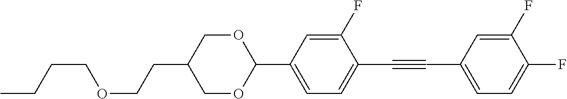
CCCCOCCC1COC(C2=CC=C(C#CC3=CC=C(F)C(F)=C3)C(F)=C2)OC1
